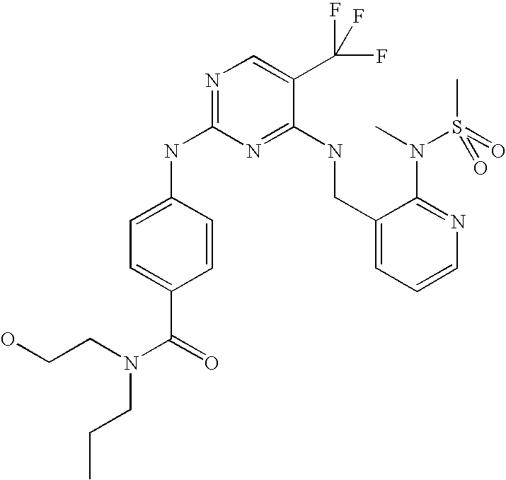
C1(NC2=NC=C(C(F)(F)F)C(NCC3=CC=CN=C3N(C)S(C)(=O)=O)=N2)=CC=C(C(=O)N(CCO)CCC)C=C1
